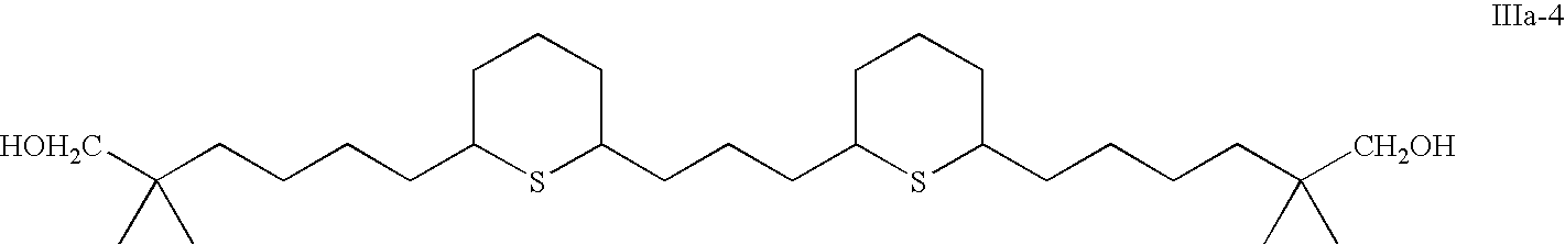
C(CC1SC(CCCC2SC(CCCCC([CH2OH])(C)C)CCC2)CCC1)CCC([HOH2C])(C)C
